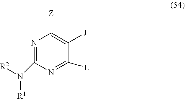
C1(N([R1])[R2])=NC([Z])=C([J])C([L])=N1
